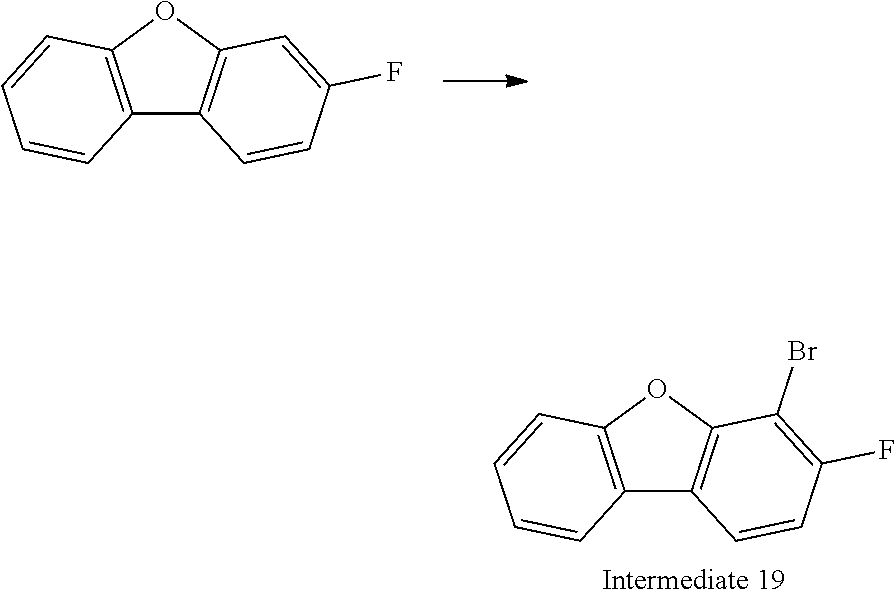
C12=C(OC3=C1C=CC(F)=C3Br)C=CC=C2.C12=C(OC3=C1C=CC(F)=C3)C=CC=C2
